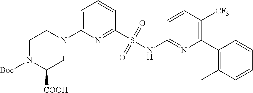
N1(C2=CC=CC(S(NC3=NC(C4=C(C)C=CC=C4)=C([CF3])C=C3)(=O)=O)=N2)CCN([Boc])C([COOH])C1
